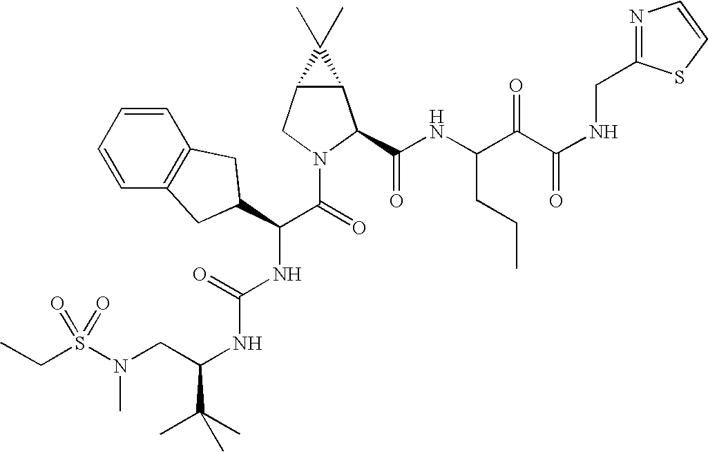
C1=CC=CC2=C1CC(C(C(=O)N1CC3C(C1C(NC(C(C(NCC1=NC=CS1)=O)=O)CCC)=O)C3(C)C)NC(NC(C(C)(C)C)CN(S(CC)(=O)=O)C)=O)C2
